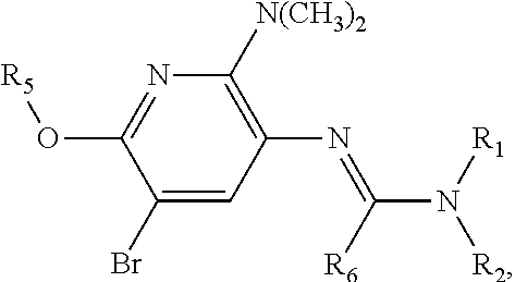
C1=C(Br)C(O[R5])=NC([N(CH3)2])=C1N=C(N([R2])[R1])[R6]
